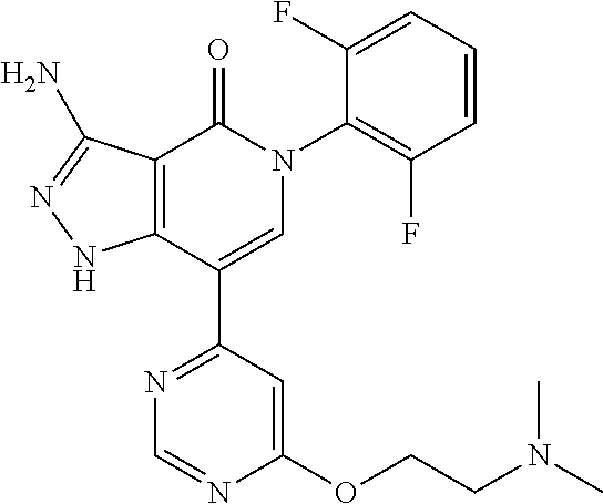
C12=C(C(C3=NC=NC(OCCN(C)C)=C3)=CN(C3=C(F)C=CC=C3F)C1=O)NN=C2N
